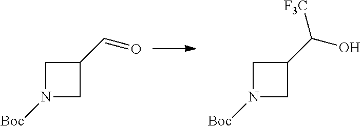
N1([Boc])CC(C=O)C1.N1([Boc])CC(C(O)[F3C])C1
